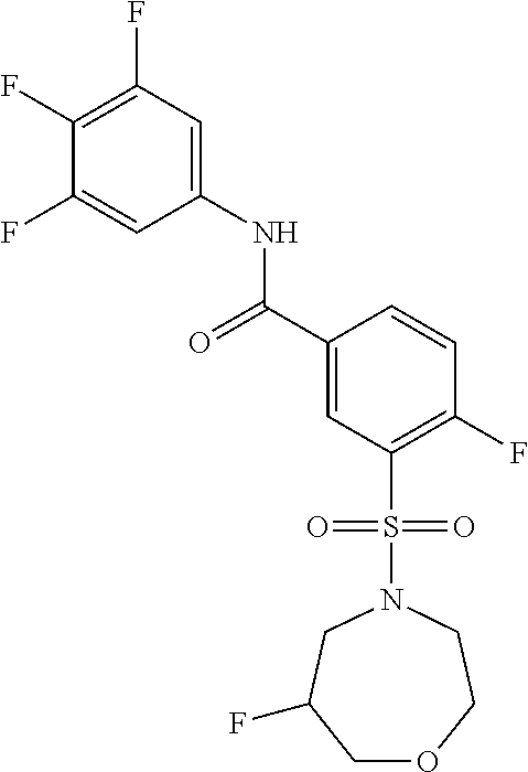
C(C1=CC(S(N2CCOCC(F)C2)(=O)=O)=C(F)C=C1)(=O)NC1=CC(F)=C(F)C(F)=C1
